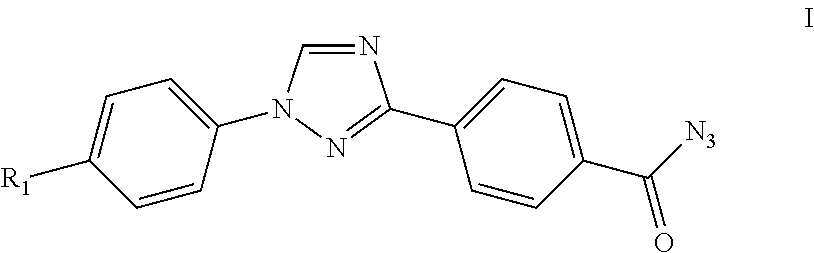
N1=CN(C2=CC=C([R1])C=C2)N=C1C1=CC=C(C([N3])=O)C=C1
